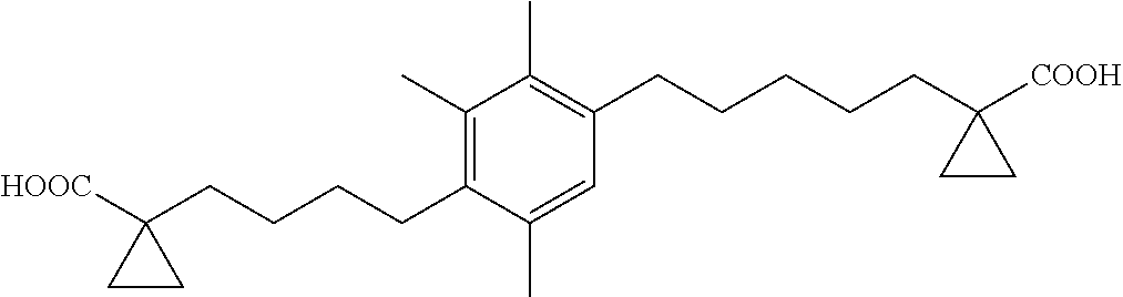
C1(C)=C(CCCCC2([HOOC])CC2)C(C)=CC(CCCCCC2([COOH])CC2)=C1C
